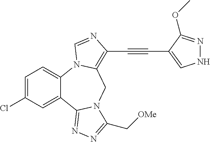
C1=C(Cl)C=C2C(=C1)N1C(=C(C#CC3=CNN=C3OC)N=C1)CN1C2=NN=C1C[OMe]
